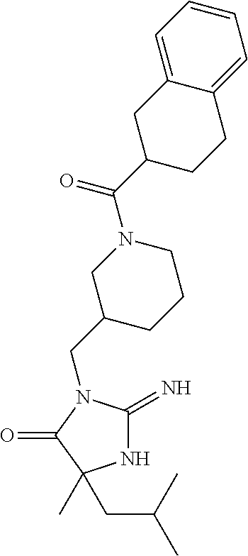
N1C(=N)N(CC2CCCN(C(C3CCC4=CC=CC=C4C3)=O)C2)C(=O)C1(C)CC(C)C
